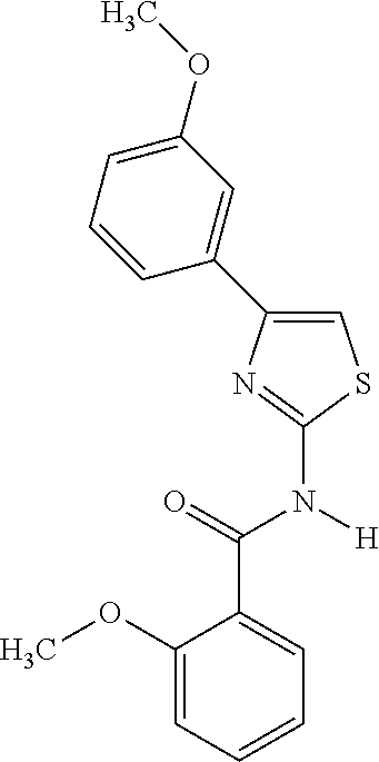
C1(C2=CC(OC)=CC=C2)=CSC(N(C(C2=CC=CC=C2OC)=O)[H])=N1
